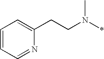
C1=CC=NC(CCN(*)C)=C1
